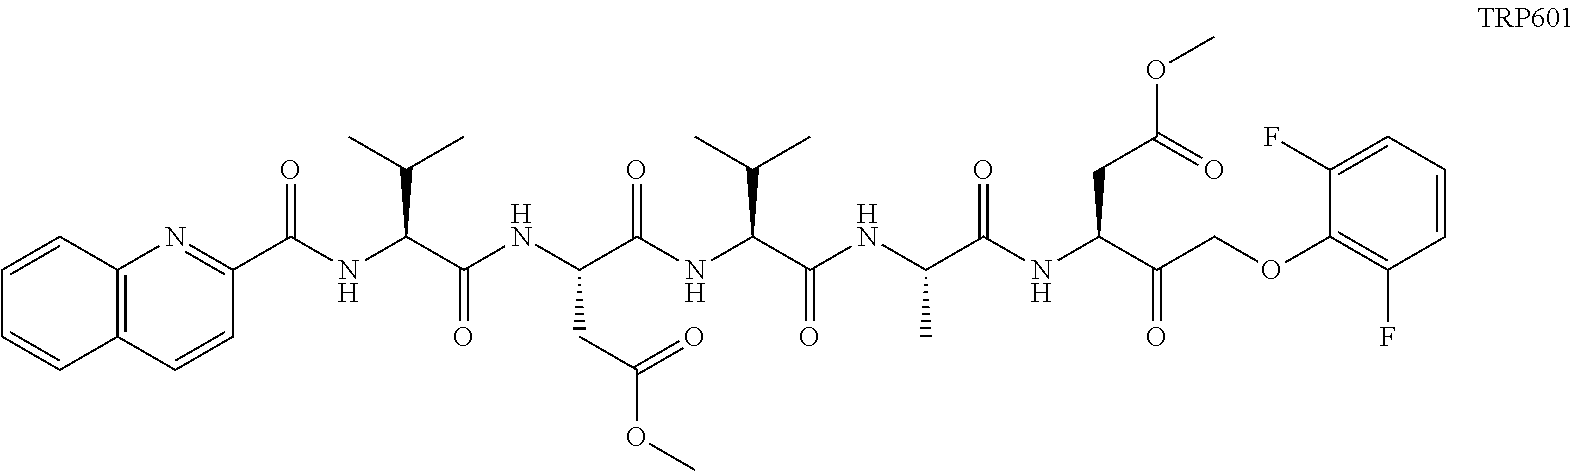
C1=CC2=C(C=C1)C=CC(C(NC(C(NC(C(NC(C(NC(C(NC(C(COC1=C(F)C=CC=C1F)=O)CC(=O)OC)=O)C)=O)C(C)C)=O)CC(=O)OC)=O)C(C)C)=O)=N2
